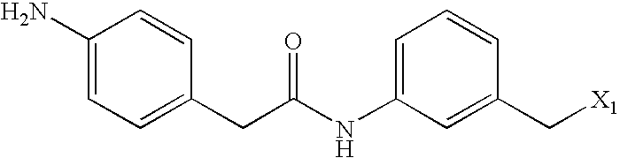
C1(N)=CC=C(CC(NC2=CC=CC(C[X1])=C2)=O)C=C1
